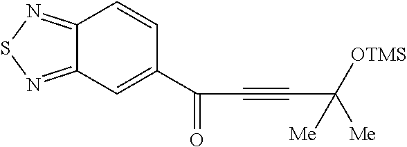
C12=NSN=C1C=C(C(=O)C#CC([Me])([Me])[OTMS])C=C2
